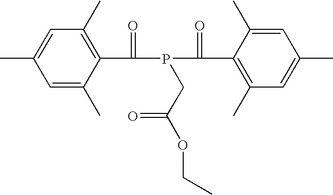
C1=C(C)C(C(P(C(C2=C(C)C=C(C)C=C2C)=O)CC(OCC)=O)=O)=C(C)C=C1C
